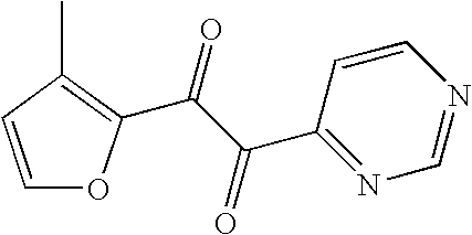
C1=CC(C)=C(C(=O)C(C2=NC=NC=C2)=O)O1
